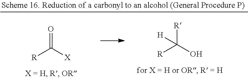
[R]C(O)([R])[H].[R]C([X])=O
